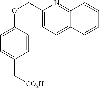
C1=CC(OCC2=CC=C3C(=N2)C=CC=C3)=CC=C1C[CO2H]
